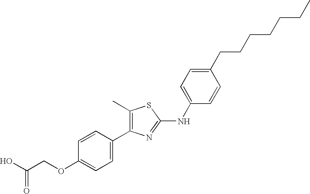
C1(C)=C(C2=CC=C(OCC(O)=O)C=C2)N=C(NC2=CC=C(CCCCCCC)C=C2)S1
